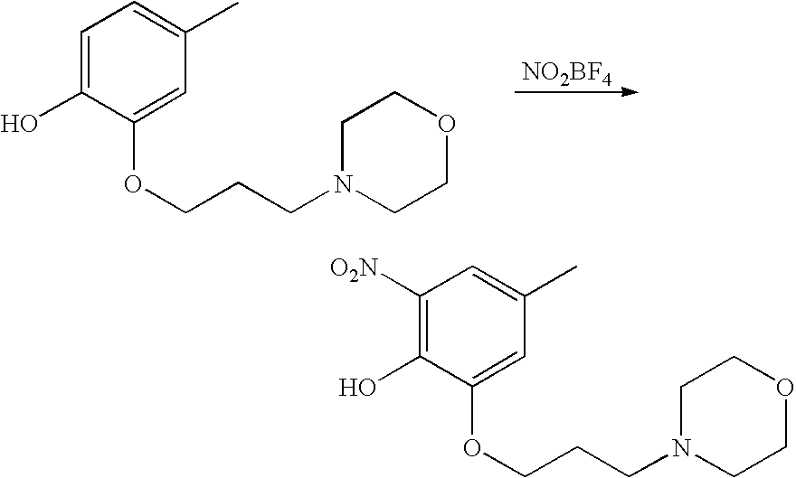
C1=C(O)C(OCCCN2CCOCC2)=CC(C)=C1.[NO2BF4].C1([O2N])=C(O)C(OCCCN2CCOCC2)=CC(C)=C1
